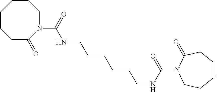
C1CCC(=O)N(C(=O)NCCCCCCNC(=O)N2C(=O)CCCCC2)CCC1
